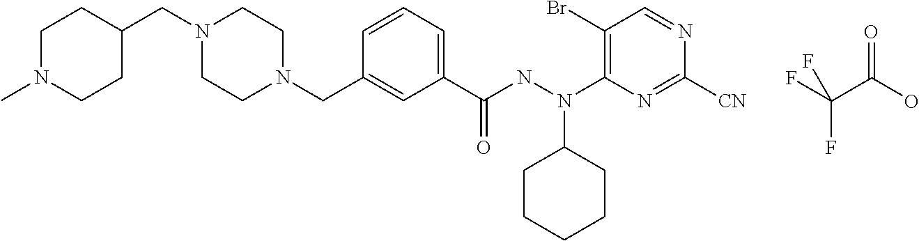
FC(C(O)=O)(F)F.C1CN(CC2=CC(C(NN(C3=C(Br)C=NC([CN])=N3)C3CCCCC3)=O)=CC=C2)CCN1CC1CCN(C)CC1
